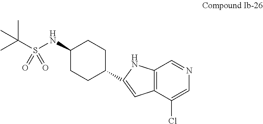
C1(NS(C(C)(C)C)(=O)=O)CCC(C2=CC3=C(C=NC=C3Cl)N2)CC1
